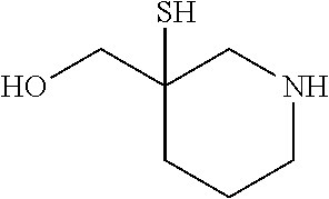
C1(S)(CO)CCCNC1
